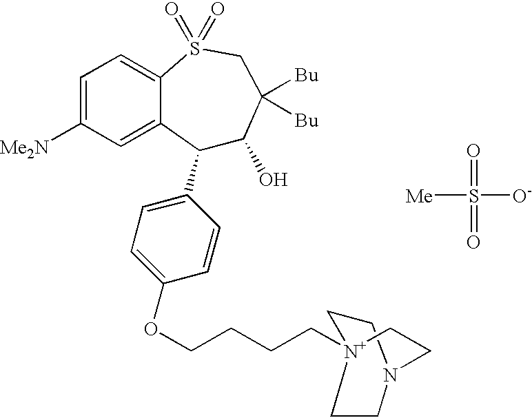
C1(C2=CC=C(OCCCC[N+]34CCN(CC3)CC4)C=C2)C(O)C([Bu])([Bu])CS(=O)(=O)C2=CC=C([Me2N])C=C12.[Me]S(=O)([O-])=O
